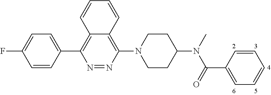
C1=CC(C2=C3C(=C(N4CCC(N(C(=O)C5=CC=CC=C5)C)CC4)N=N2)C=CC=C3)=CC=C1F
